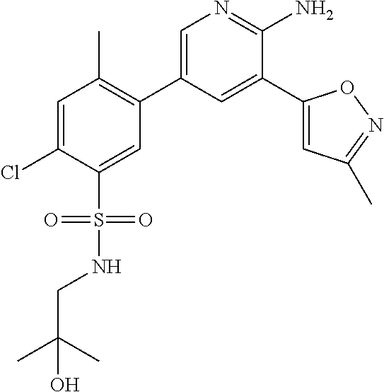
C1=C(Cl)C(S(NCC(C)(C)O)(=O)=O)=CC(C2=CN=C(N)C(C3=CC(C)=NO3)=C2)=C1C
